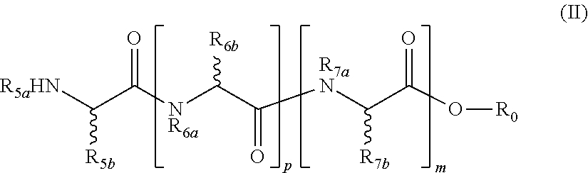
[R5aHN]C(C([NR6a]C(C([R7aN]C(C(O[R0])=O)[R7b])=O)[R6b])=O)[R5b]
